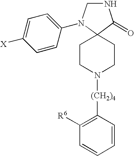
N1CN(C2=CC=C([X])C=C2)C2(C1=O)CCN([(CH2)4]C1=C([R6])C=CC=C1)CC2
